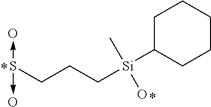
S(CCC[Si](C1CCCCC1)(C)O)(->O)->O
